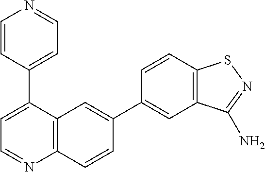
C1=CC(C2=CC=NC3=C2C=C(C2=CC4=C(C=C2)SN=C4N)C=C3)=CC=N1
